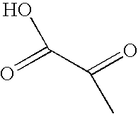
C(O)(=O)C(=O)C
